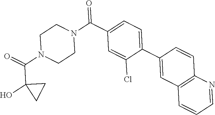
O=C(N1CCN(C(=O)C2=CC=C(C3=CC4=C(C=C3)N=CC=C4)C(Cl)=C2)CC1)C1(O)CC1
